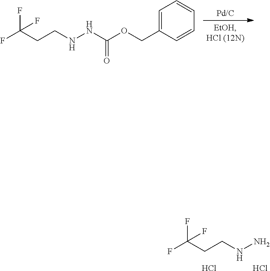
C1=C(COC(NNCCC(F)(F)F)=O)C=CC=C1.FC(CCNN)(F)F.Cl.Cl
